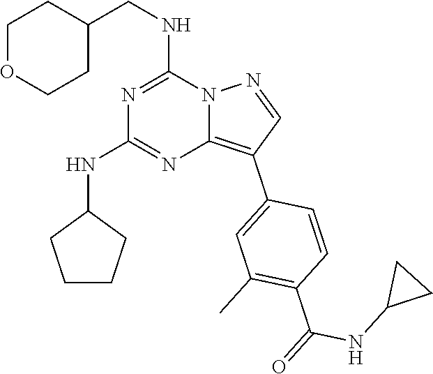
C1(CNC2=NC(NC3CCCC3)=NC3=C(C4=CC(C)=C(C(=O)NC5CC5)C=C4)C=NN23)CCOCC1
